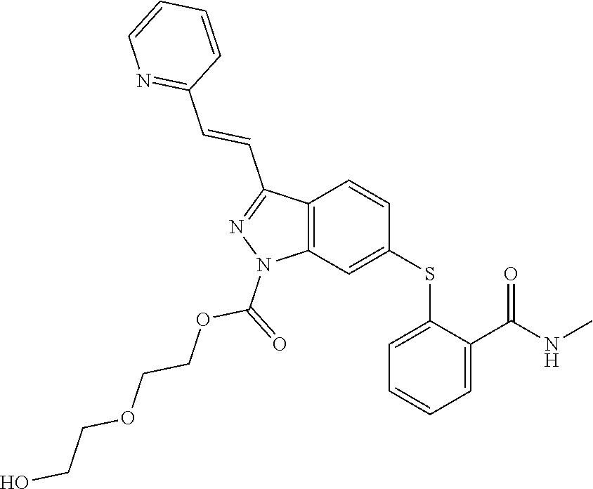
C1(SC2=CC3=C(C=C2)C(C=CC2=NC=CC=C2)=NN3C(=O)OCCOCCO)=CC=CC=C1C(NC)=O
